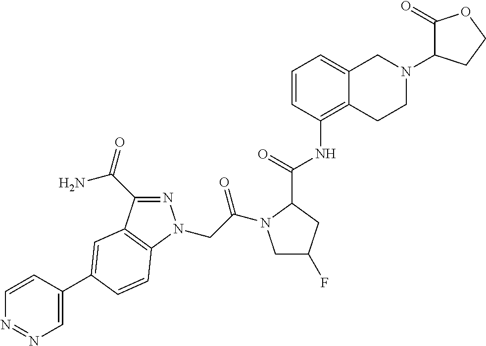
C1=CC(C2=CC3=C(N(CC(=O)N4CC(F)CC4C(NC4=C5C(=CC=C4)CN(C4C(=O)OCC4)CC5)=O)N=C3C(N)=O)C=C2)=CN=N1
